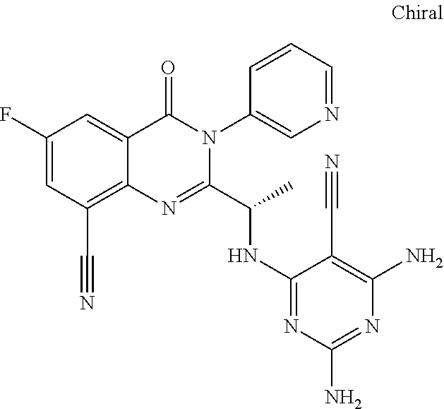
C1(F)=CC(C#N)=C2C(=C1)C(=O)N(C1=CN=CC=C1)C(C(C)NC1=NC(N)=NC(N)=C1C#N)=N2
